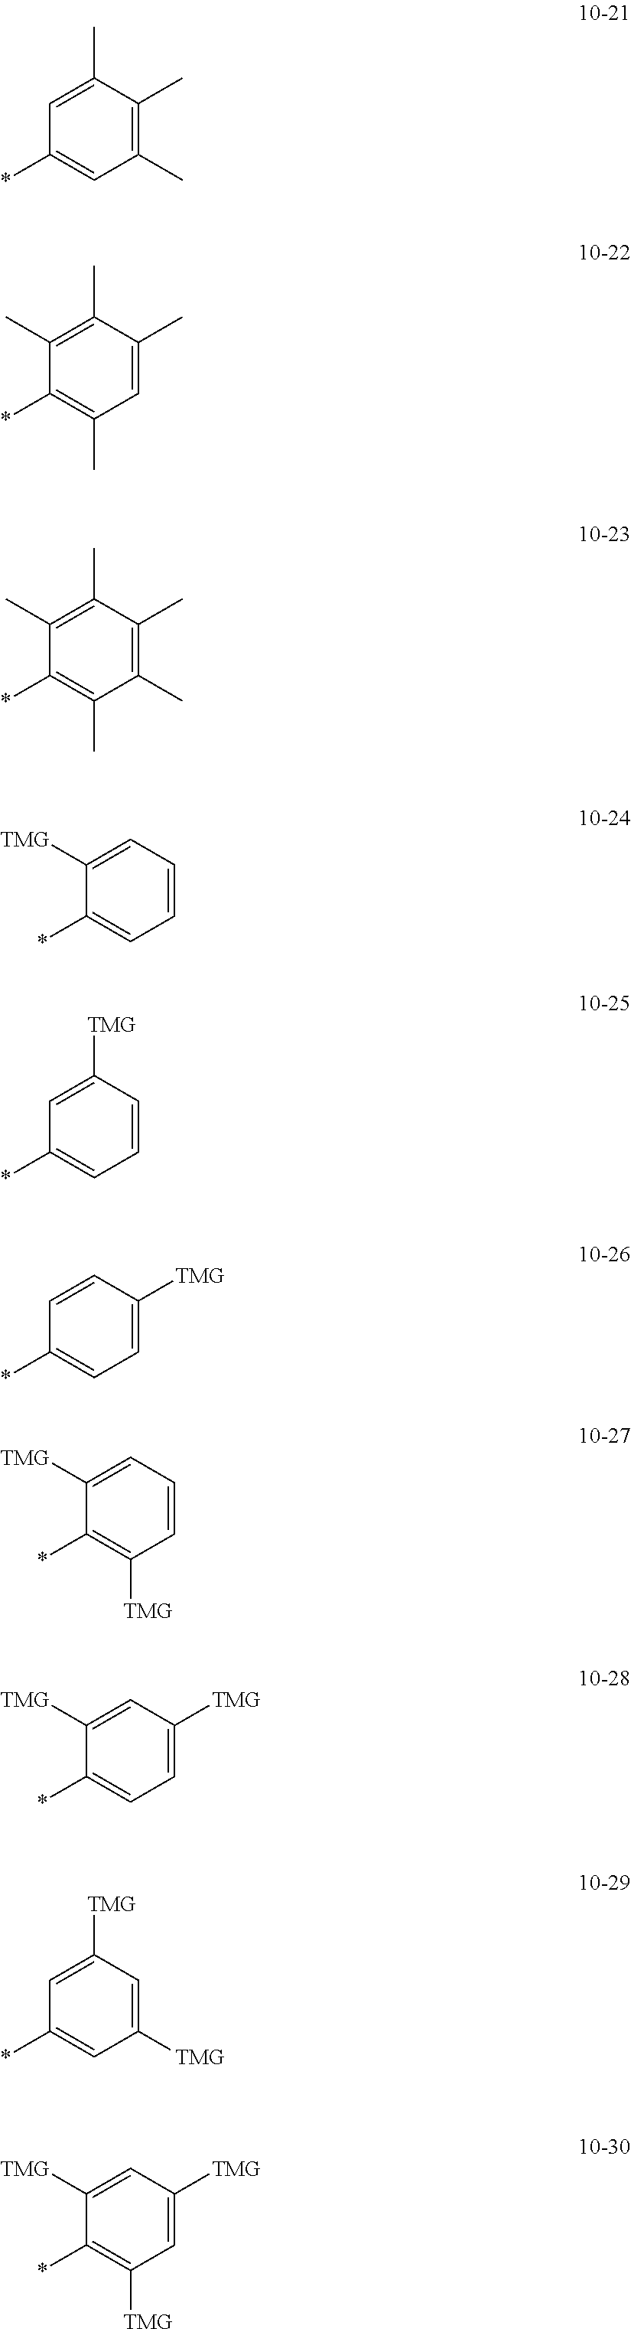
C1(C)=CC(*)=CC(C)=C1C.C1(C)=C(C)C(*)=C(C)C=C1C.C1(C)=C(C)C(*)=C(C)C(C)=C1C.C1=C([TMG])C(*)=CC=C1.C1([TMG])=CC(*)=CC=C1.C1=CC(*)=CC=C1[TMG].C1(*)=C([TMG])C=CC=C1[TMG].C1=C([TMG])C=C([TMG])C(*)=C1.C1=C([TMG])C=C([TMG])C=C1*.C1=C([TMG])C(*)=C([TMG])C=C1[TMG]
